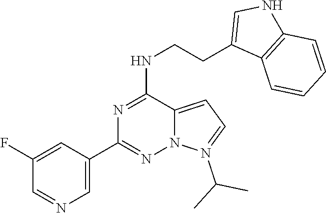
N1(C(C)C)=CC=C2N1N=C(C1=CN=CC(F)=C1)N=C2NCCC1=CNC2=C1C=CC=C2
